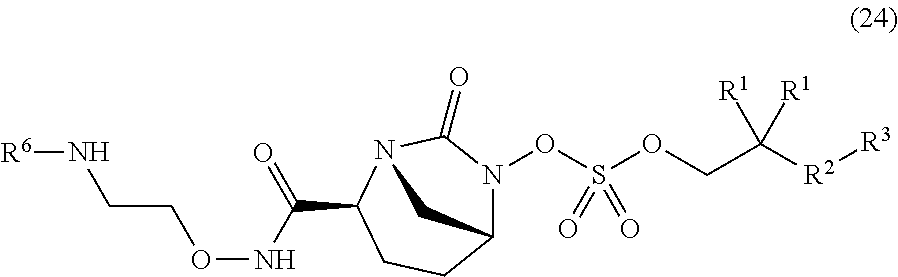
C12N(OS(OCC([R2][R3])([R1])[R1])(=O)=O)C(=O)N(C(C(NOCCN[R6])=O)CC1)C2
